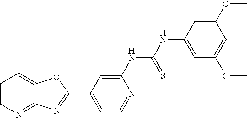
C1=C(NC(NC2=CC(OC)=CC(OC)=C2)=S)N=CC=C1C1=NC2=NC=CC=C2O1
